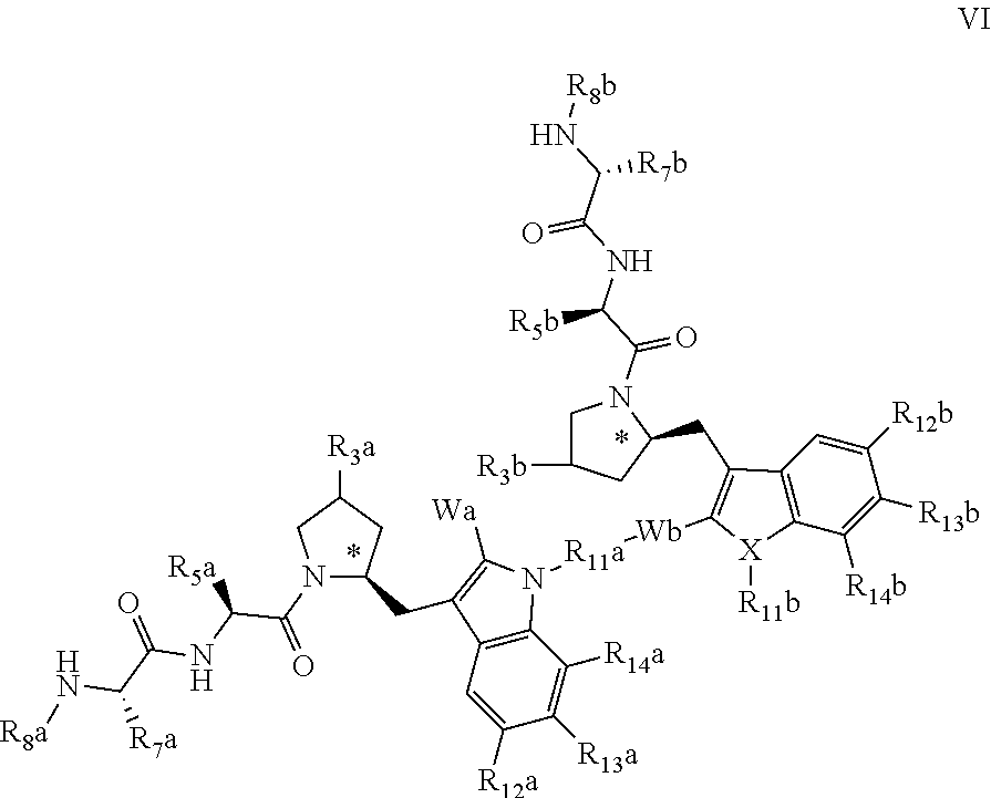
C1([R12b])=CC2=C(C([R14b])=C1[R13b])[X]([R11b])C([Wb][R11a]N1C3=C(C=C([R12a])C([R13a])=C3[R14a])C(CC3N(C(=O)C(NC(=O)C(N[R8a])[R7a])[R5a])CC([R3a])C3)=C1[Wa])=C2CC1CC([R3b])CN1C(C(NC(C(N[R8b])[R7b])=O)[R5b])=O
